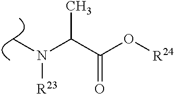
CN(C(C(O[R24])=O)C)[R23]
